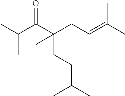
O=C(C(CC=C(C)C)(CC=C(C)C)C)C(C)C
